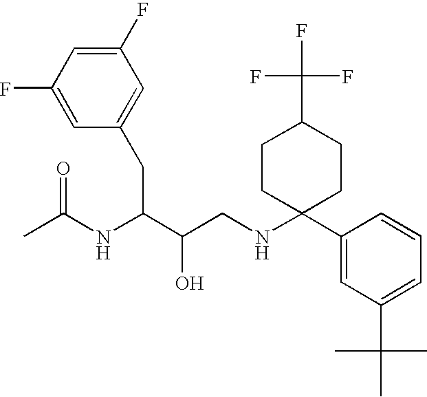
C1(F)=CC(F)=CC(CC(C(CNC2(C3=CC(C(C)(C)C)=CC=C3)CCC(C(F)(F)F)CC2)O)NC(C)=O)=C1
